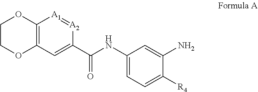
C12=C(C=C(C(NC3=CC=C([R4])C(N)=C3)=O)[A2]=[A1]1)OCCO2
